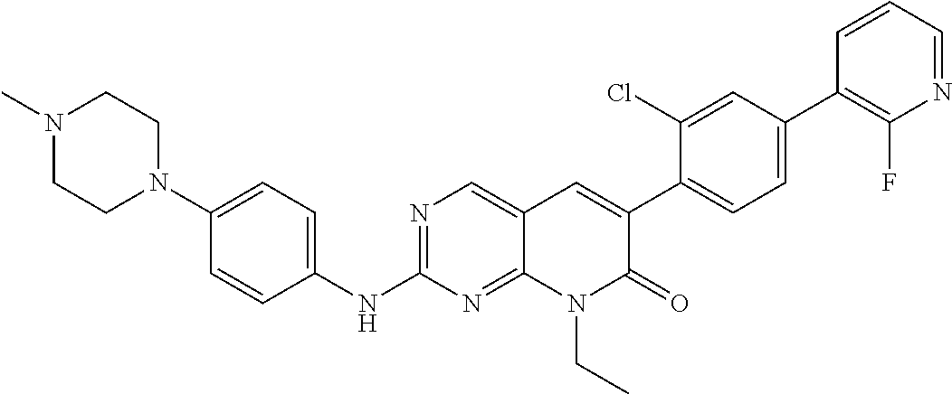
N1(C)CCN(C2=CC=C(NC3=NC=C4C(=N3)N(CC)C(=O)C(C3=CC=C(C5=C(F)N=CC=C5)C=C3Cl)=C4)C=C2)CC1
